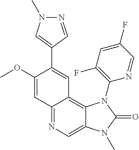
C1(OC)=CC2=NC=C3C(=C2C=C1C1=CN(C)N=C1)N(C1=C(F)C=C(F)C=N1)C(=O)N3C
